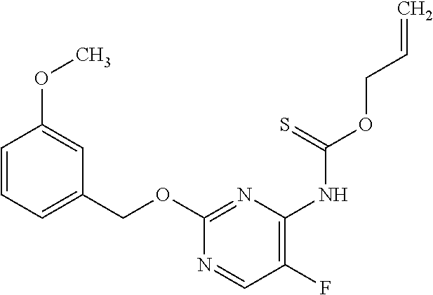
C1=CC=C(COC2=NC(NC(OCC=C)=S)=C(F)C=N2)C=C1OC
